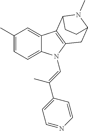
C1(C)=CC=C2C(=C1)C1=C(N2C=C(C)C2=CC=NC=C2)CC2N(C)C1CC2
